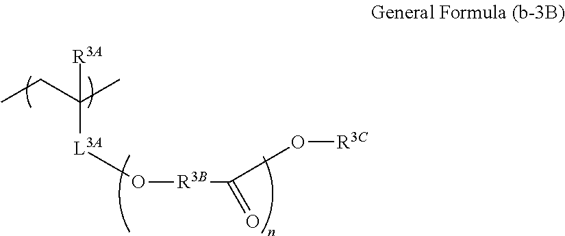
[R3A]C(C)(CC)[L3A]O[R3B]C(=O)O[R3C]
